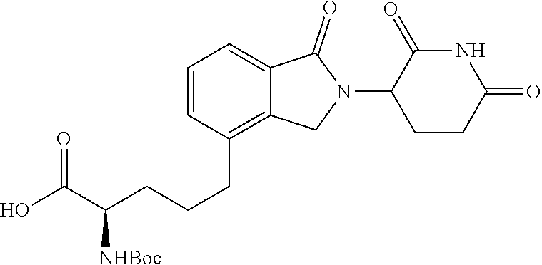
C1=CC(CCCC(C(O)=O)[NHBoc])=C2C(=C1)C(=O)N(C1C(=O)NC(=O)CC1)C2
